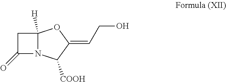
C1C(=O)N2C1([H])OC(=CCO)C2[COOH]
